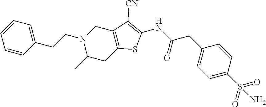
C1=CC=CC=C1CCN1C(C)CC2=C(C1)C([CN])=C(NC(=O)CC1=CC=C(S(=O)(=O)N)C=C1)S2
